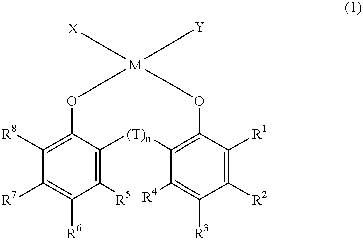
C1([R8])=C2C(=C([R5])C([R6])=C1[R7])[(T)n]C1=C(C([R1])=C([R2])C([R3])=C1[R4])O[M]([X])([Y])O2
